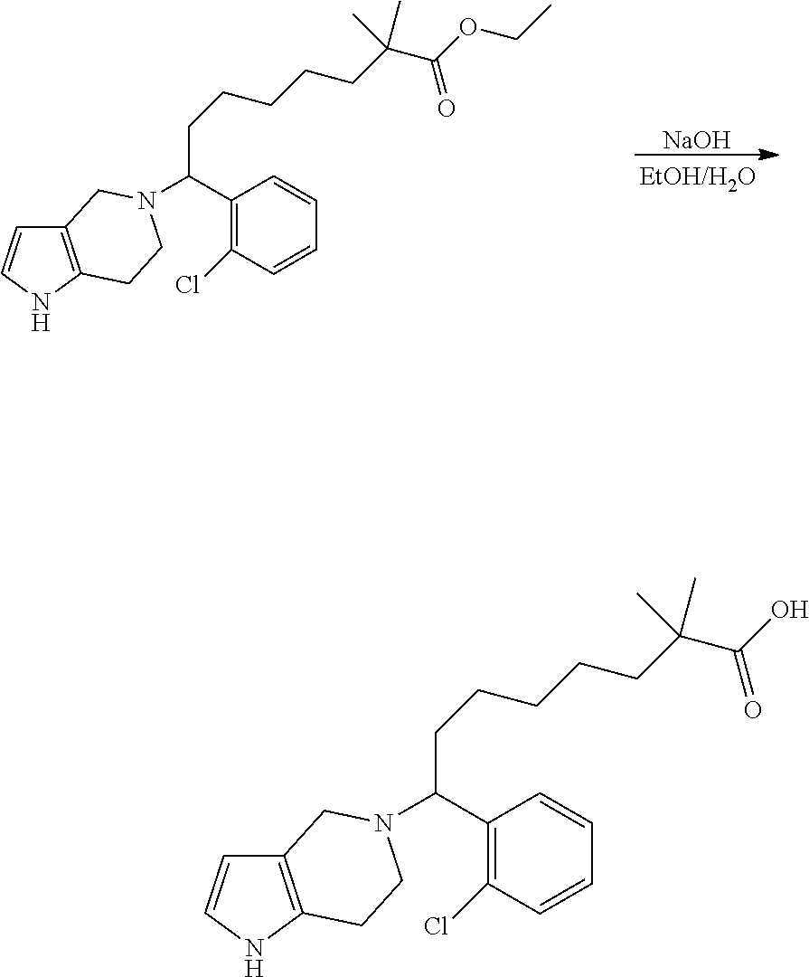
[NaOH].C12=C(NC=C1)CCN(C(C1=C(Cl)C=CC=C1)CCCCCC(C(OCC)=O)(C)C)C2.C12=C(NC=C1)CCN(C(C1=C(Cl)C=CC=C1)CCCCCC(C(O)=O)(C)C)C2
